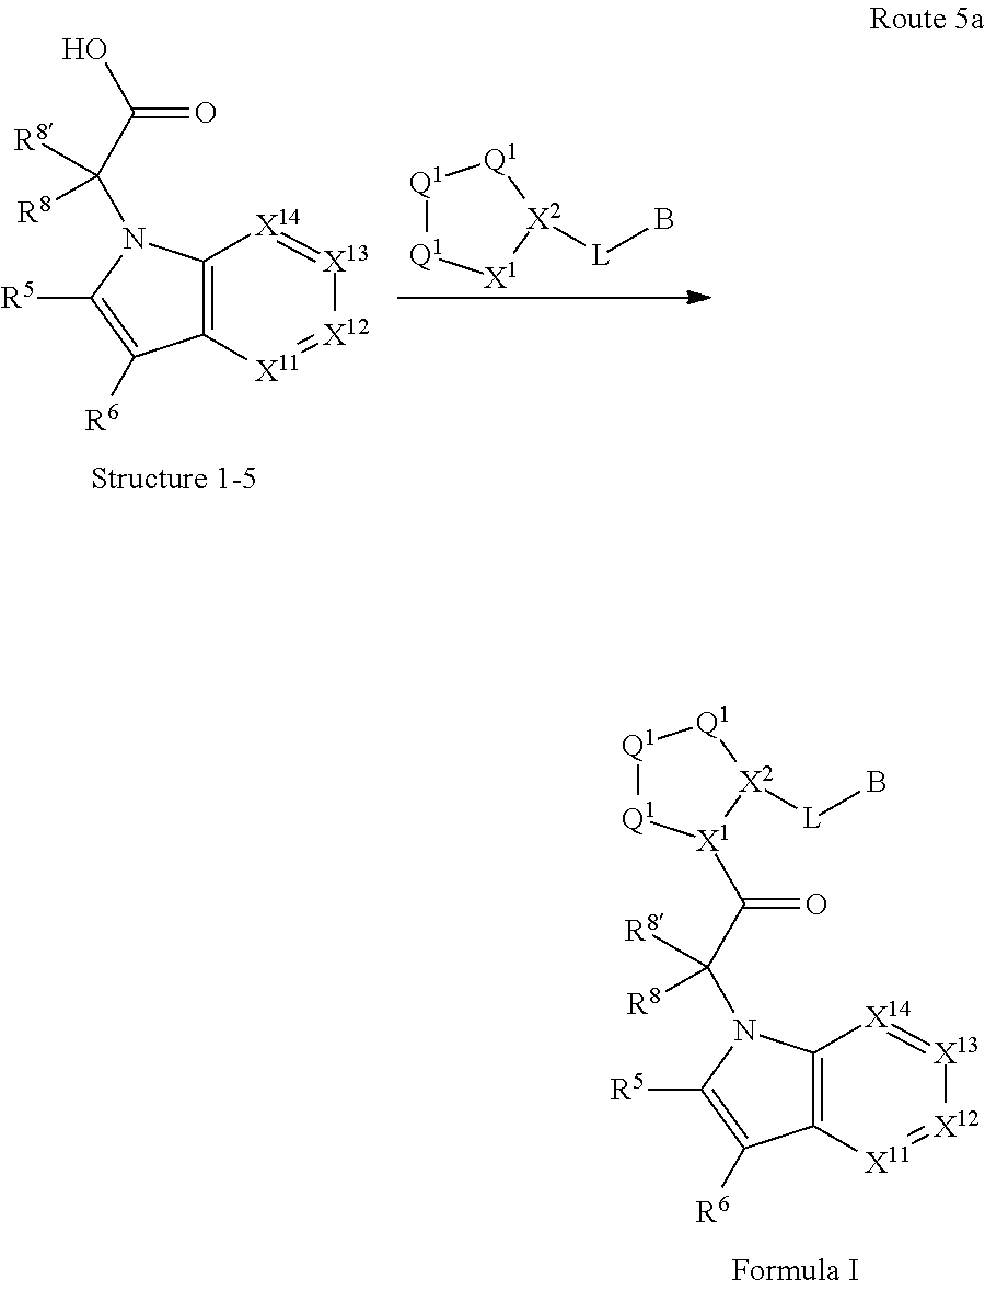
C12=C([X11]=[X12][X13]=[X14]1)C([R6])=C([R5])N2C(C(O)=O)([R8])[R8].[Q1]1[Q1][X1][X2]([L]B)[Q1]1.C12=C([X11]=[X12][X13]=[X14]1)C([R6])=C([R5])N2C(C(=O)[X1]1[Q1][Q1][Q1][X2]1[L]B)([R8])[R8]
